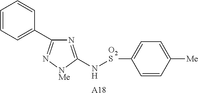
[A18].N1=C(N[O2S]C2=CC=C([Me])C=C2)[NMe]N=C1C1=CC=CC=C1
